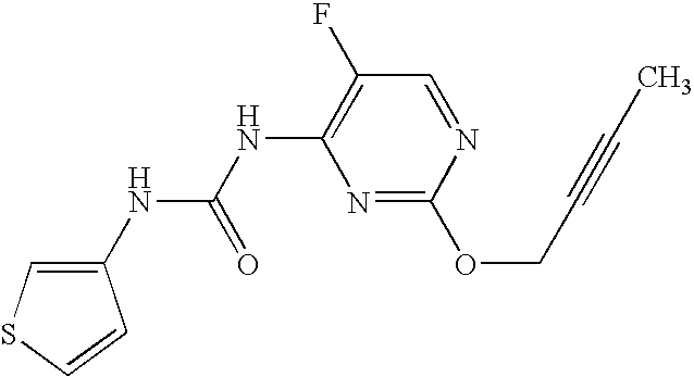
N1=C(OCC#CC)N=CC(F)=C1NC(NC1=CSC=C1)=O
